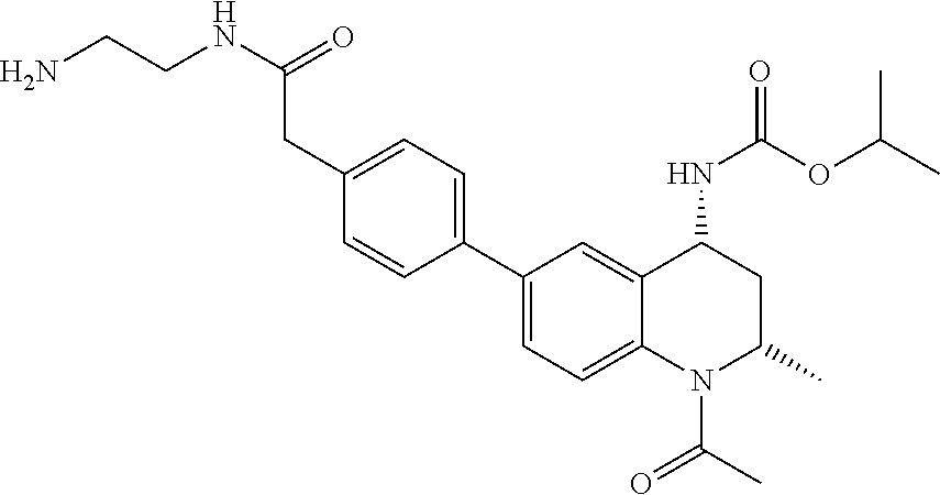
C(CNC(=O)CC1=CC=C(C2=CC=C3C(=C2)C(NC(=O)OC(C)C)CC(C)N3C(C)=O)C=C1)N
